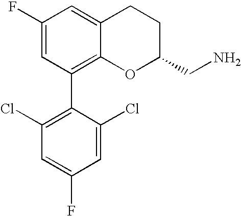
C1(F)=CC(C2=C(Cl)C=C(F)C=C2Cl)=C2C(=C1)CCC(CN)O2
